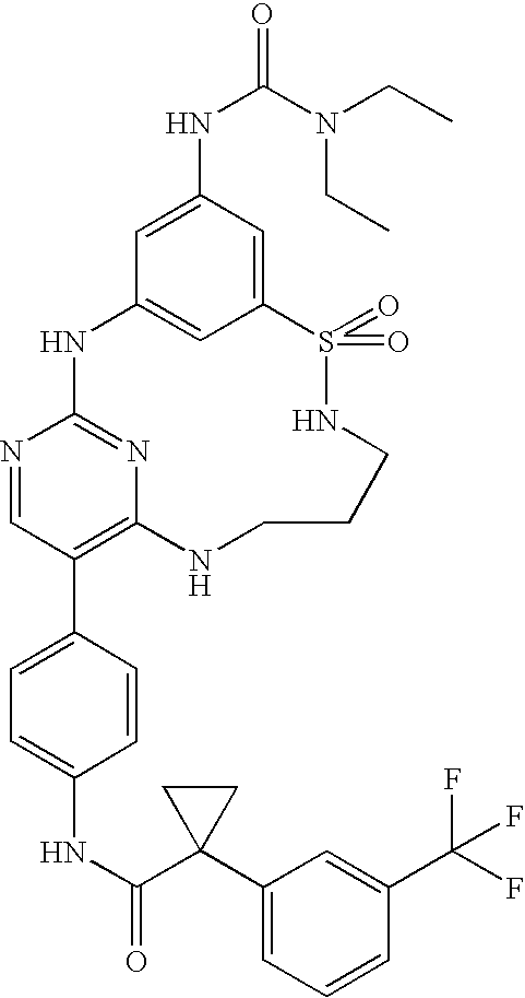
C12=CC(NC(N(CC)CC)=O)=CC(=C1)NC1=NC(=C(C3=CC=C(NC(C4(C5=CC=CC(C(F)(F)F)=C5)CC4)=O)C=C3)C=N1)NCCCNS2(=O)=O
